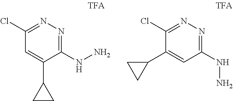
C1(NN)=NN=C(Cl)C=C1C1CC1.C1(NN)=NN=C(Cl)C(C2CC2)=C1
